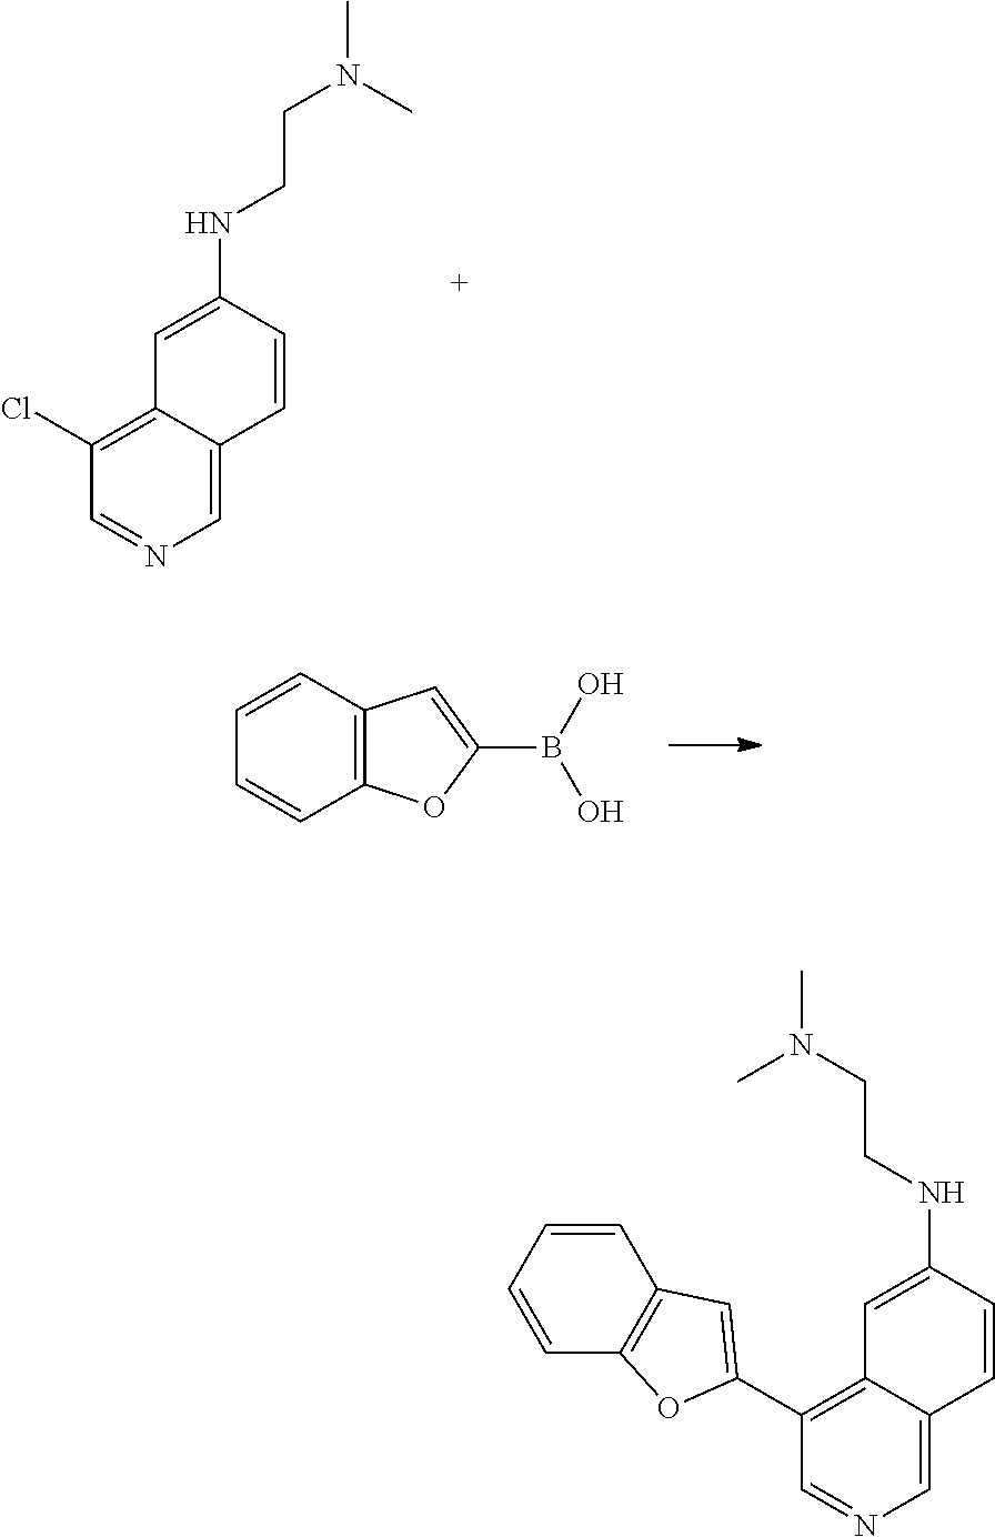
C1=CC=CC2=C1OC(C1=C3C(=CN=C1)C=CC(NCCN(C)C)=C3)=C2.C1=CC2=C(C=C1)C=C(B(O)O)O2.ClC1=C2C(=CN=C1)C=CC(NCCN(C)C)=C2
